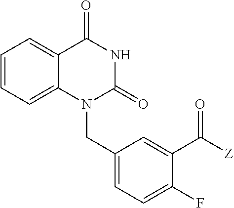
C1=CC=C2C(=C1)C(=O)NC(=O)N2CC1=CC=C(F)C(C(=O)[Z])=C1
